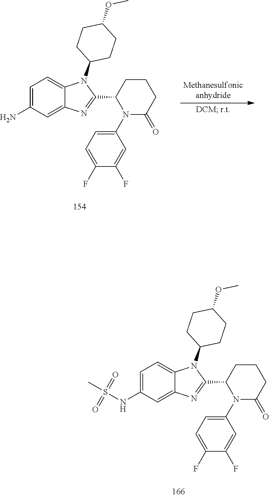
C1=C(NS(C)(=O)=O)C=C2C(=C1)N(C1CCC(OC)CC1)C(C1N(C3=CC=C(F)C(F)=C3)C(=O)CCC1)=N2.C1=C(N)C=C2C(=C1)N(C1CCC(OC)CC1)C(C1N(C3=CC=C(F)C(F)=C3)C(=O)CCC1)=N2
